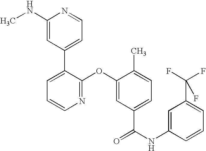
N1=C(OC2=CC(C(NC3=CC(C(F)(F)F)=CC=C3)=O)=CC=C2C)C(C2=CC=NC(NC)=C2)=CC=C1
